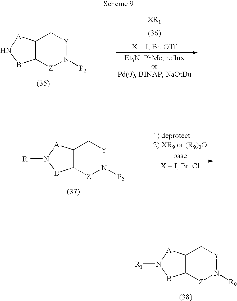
C12C([A]NB1)C[Y]N([P2])[Z]2.C12C([A]N([R1])B1)C[Y]N([P2])[Z]2.C12C([A]N([R1])B1)C[Y]N([R9])[Z]2
